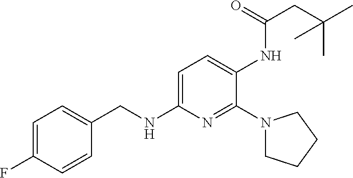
C1=C(F)C=CC(CNC2=CC=C(NC(=O)CC(C)(C)C)C(N3CCCC3)=N2)=C1
